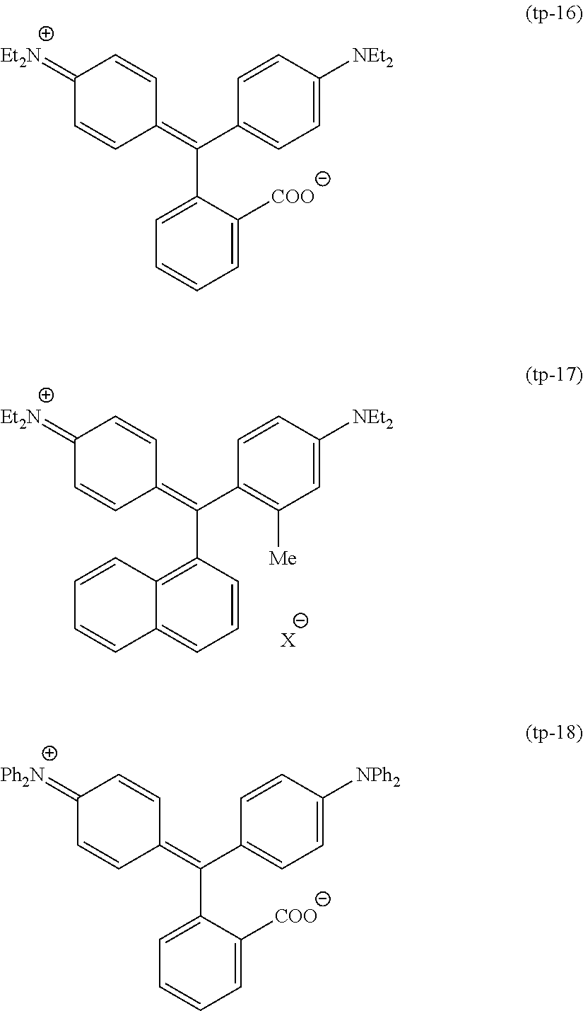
C1=CC(C(=C2C=CC(=[Et2N])C=C2)C2=CC=CC=C2[COO])=CC=C1[NEt2].C1=CC(C(=C2C=CC(=[Ph2N])C=C2)C2=CC=CC=C2[COO])=CC=C1[NPh2].C1=CC(C(=C2C=CC(=[Et2N])C=C2)C2=C3C(=CC=C2)C=CC=C3)=C([Me])C=C1[NEt2].[X]
